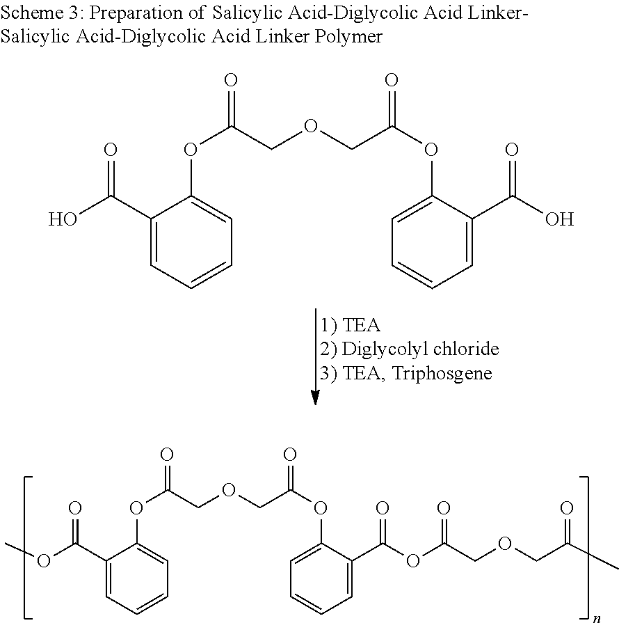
C1(C(OC)=O)=CC=CC=C1OC(COCC(=O)OC1=CC=CC=C1C(OC(=O)COCC(=O)C)=O)=O.C1(C(O)=O)=CC=CC=C1OC(COCC(=O)OC1=CC=CC=C1C(O)=O)=O
